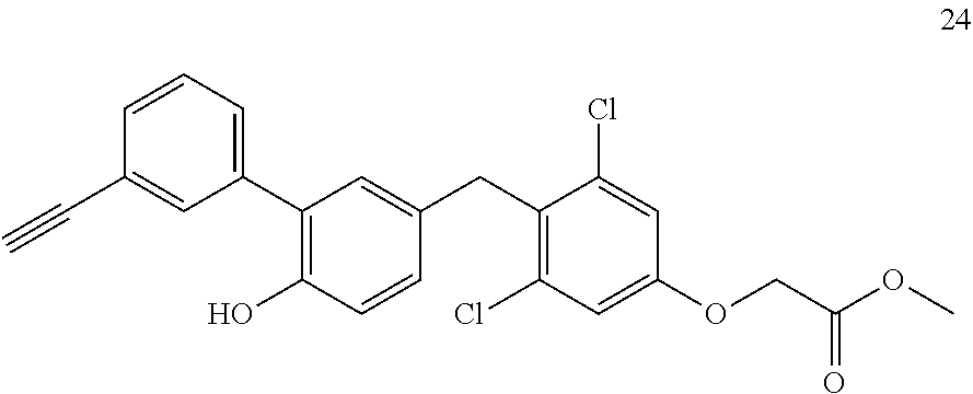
C1(C2=C(O)C=CC(CC3=C(Cl)C=C(OCC(OC)=O)C=C3Cl)=C2)=CC=CC(C#C)=C1
